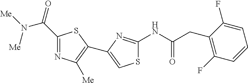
S1C(NC(CC2=C(F)C=CC=C2F)=O)=NC(C2=C([Me])N=C(C(=O)N([Me])[Me])S2)=C1
